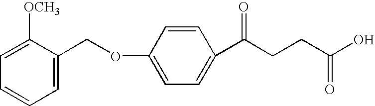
C1=C([OCH3])C(COC2=CC=C(C(CCC(=O)O)=O)C=C2)=CC=C1
